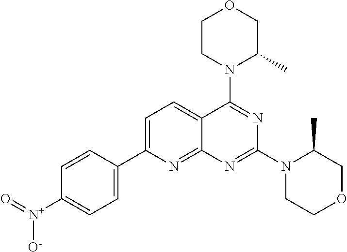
C1=C(C2=CC=C([N+]([O-])=O)C=C2)N=C2C(=C1)C(N1C(C)COCC1)=NC(N1CCOCC1C)=N2
